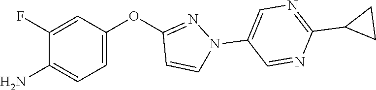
C1(OC2=CC=C(N)C(F)=C2)=NN(C2=CN=C(C3CC3)N=C2)C=C1
